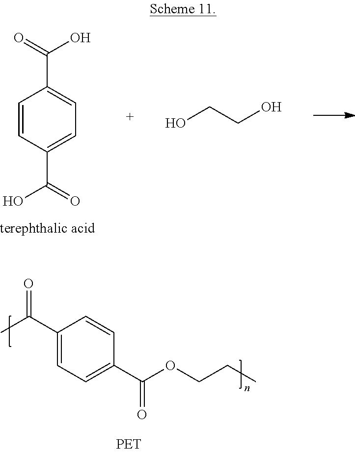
C1(C(C)=O)=CC=C(C(OCCC)=O)C=C1.C1=CC(C(=O)O)=CC=C1C(O)=O.OCCO
